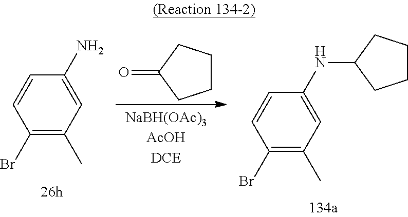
C1(Br)=C(C)C=C(N)C=C1.C1CCC(=O)C1.C1(Br)=C(C)C=C(NC2CCCC2)C=C1
